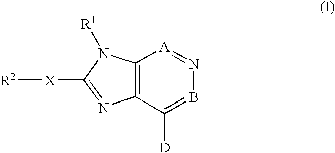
[R2][X]C1=NC2=C(N1[R1])[A]=NB=C2[D]
